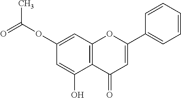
C12=C(C=C(OC(=O)C)C=C1O)OC(C1=CC=CC=C1)=CC2=O
